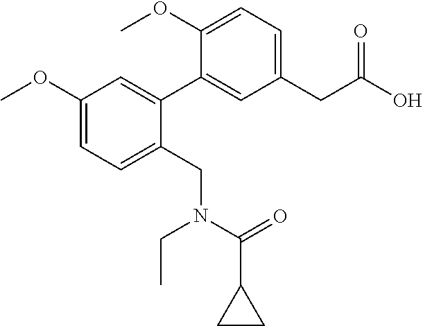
C1(OC)=CC=C(CN(C(C2CC2)=O)CC)C(C2=CC(CC(O)=O)=CC=C2OC)=C1
